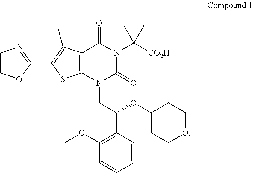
C12=C(N(CC(C3=C(OC)C=CC=C3)OC3CCOCC3)C(=O)N(C([CO2H])(C)C)C1=O)SC(C1=NC=CO1)=C2C
